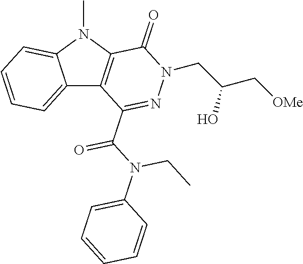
C12=CC=CC=C1N(C)C1=C2C(C(N(C2=CC=CC=C2)CC)=O)=NN(CC(C[OMe])O)C1=O
